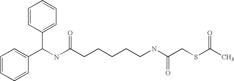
C1=CC=CC(C(NC(CCCCCNC(CSC(C)=O)=O)=O)C2=CC=CC=C2)=C1
